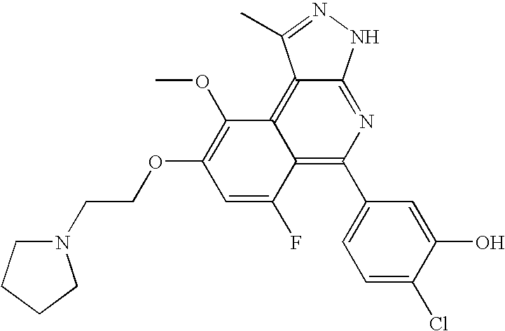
N1(CCOC2=C(OC)C3=C4C(=NC(C5=CC=C(Cl)C(O)=C5)=C3C(F)=C2)NN=C4C)CCCC1
